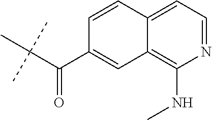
C1(C(C(C)(C)C)=O)=CC2=C(NC)N=CC=C2C=C1
